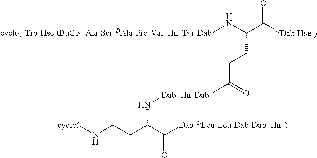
[cyclo(]NCCC(C([Dab-DLeu-Leu-Dab-Dab-Thr-)])=O)N[Dab-Thr-Dab].N(C)C(C([DDab-Hse-)])=O)CCC(C)=O.[cyclo(-Trp-Hse-tBuGly-Ala-Ser-DAla-Pro-Val-Thr-Tyr-Dab]
